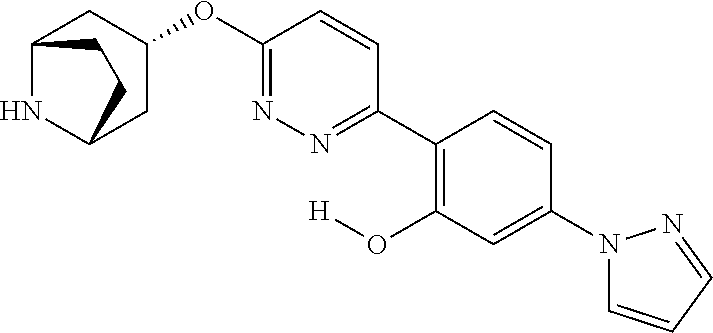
C12NC(CC(OC3=NN=C(C4=C(O[H])C=C(N5C=CC=N5)C=C4)C=C3)C1)CC2
